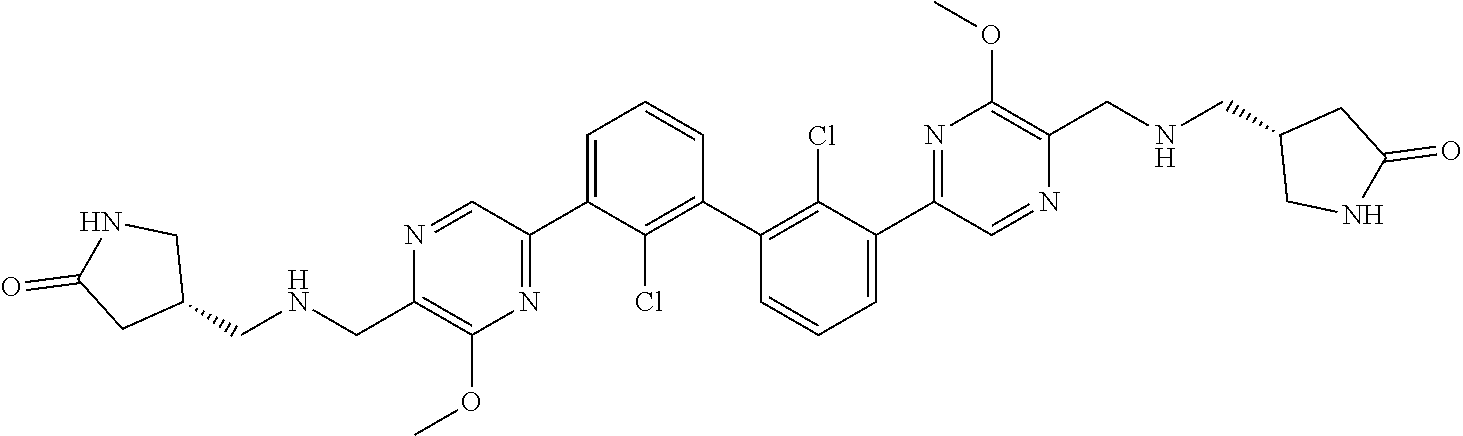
N1=CC(C2=CC=CC(C3=C(Cl)C(C4=NC(OC)=C(CNCC5CNC(=O)C5)N=C4)=CC=C3)=C2Cl)=NC(OC)=C1CNCC1CNC(=O)C1
